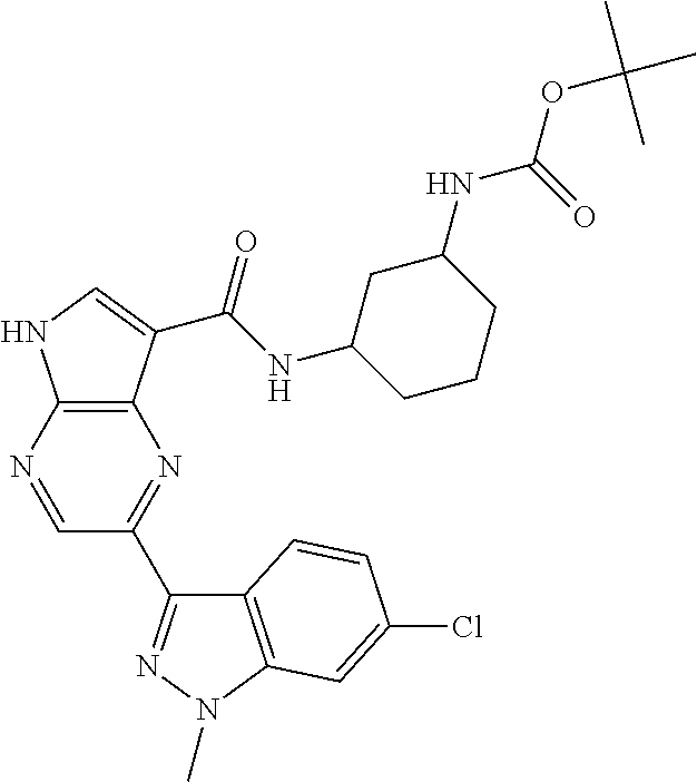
C12=C(N=CC(C3=NN(C)C4=C3C=CC(Cl)=C4)=N1)NC=C2C(NC1CCCC(NC(=O)OC(C)(C)C)C1)=O
